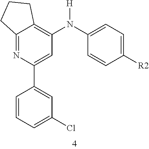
C12=NC(C3=CC(Cl)=CC=C3)=CC(N(C3=CC=C([R2])C=C3)[H])=C1CCC2
